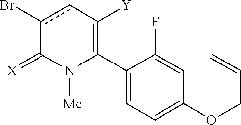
C1(C2=C([Y])cc(Br)C(=[X])N2[Me])=CC=C(OCC=C)C=C1F
